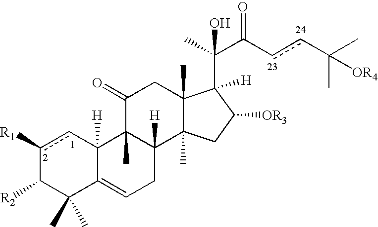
c1([R1])cC2([H])C(=CCC3([H])C2(C)C(=O)CC2(C)C3(C)CC([OR3])C2(C(C(ccC(C)([OR4])C)=O)(C)O)[H])C(C)(C)C1[R2]
